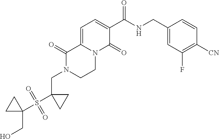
C1(C(NCC2=CC(F)=C([CN])C=C2)=O)=CC=C2N(C1=O)CCN(CC1(S(C3(CO)CC3)(=O)=O)CC1)C2=O
